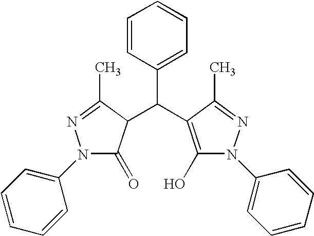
N1(C2=CC=CC=C2)C(=O)C(C(C2=CC=CC=C2)C2=C(O)N(C3=CC=CC=C3)N=C2C)C(C)=N1
